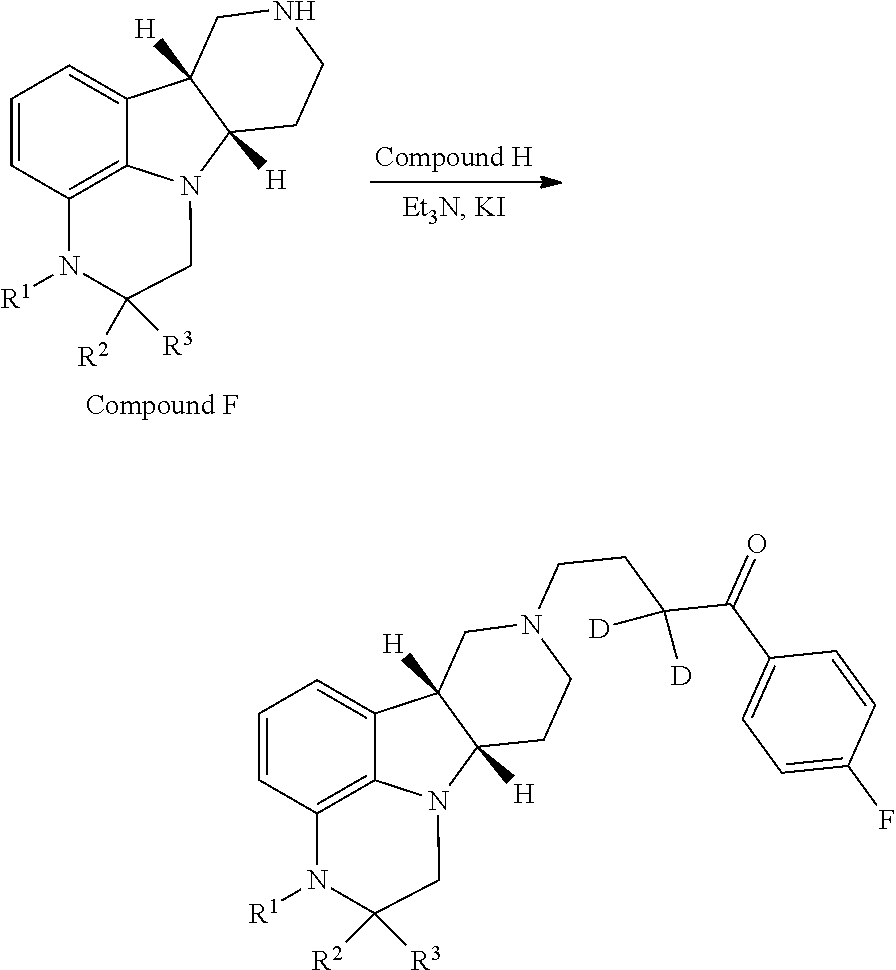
C1=CC2=C3C(=C1)C1([H])C([H])(CCNC1)N3CC([R3])([R2])N2[R1].C1=CC2=C3C(=C1)C1([H])C([H])(CCN(CCC([D])(C(=O)C4=CC=C(F)C=C4)[D])C1)N3CC([R3])([R2])N2[R1]
